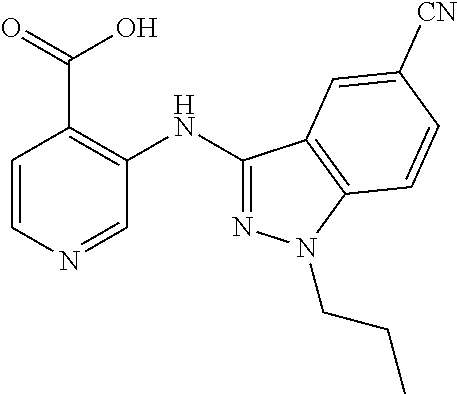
C1=CN=CC(NC2=NN(CCC)C3=C2C=C([CN])C=C3)=C1C(=O)O
